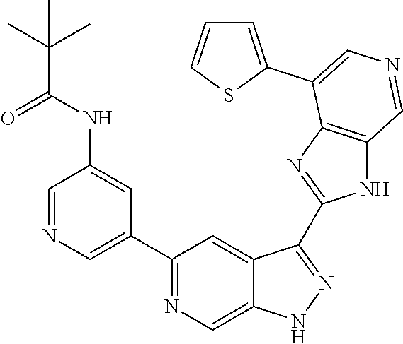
C1(C2=CN=CC(NC(=O)C(C)(C)C)=C2)=NC=C2C(=C1)C(C1=NC3=C(N1)C=NC=C3C1=CC=CS1)=NN2
